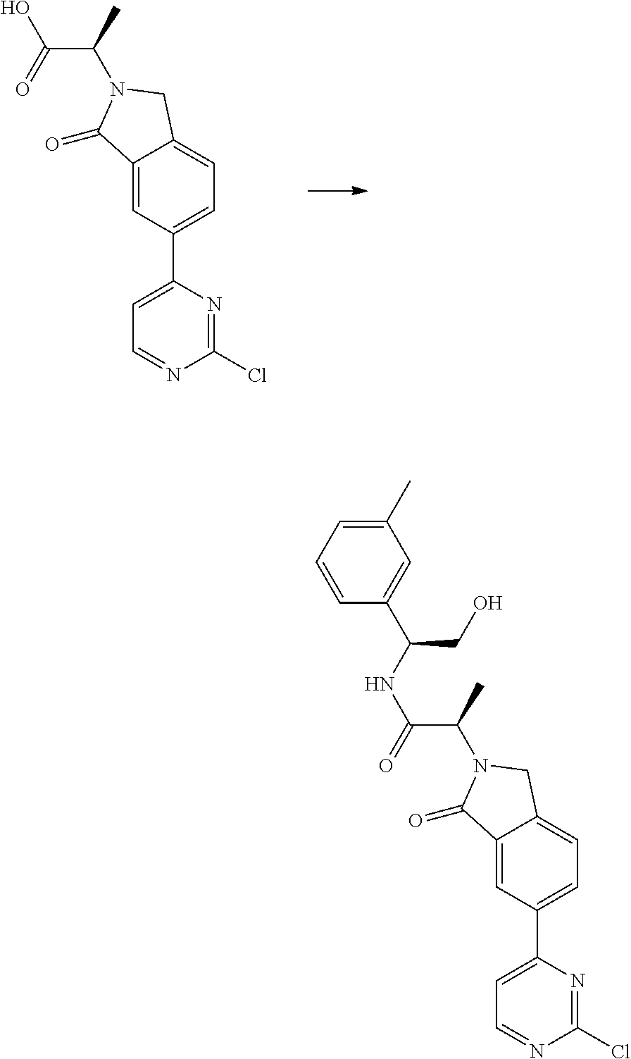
C12=CC(C3=CC=NC(Cl)=N3)=CC=C1CN(C(C)C(=O)O)C2=O.C12=CC(C3=CC=NC(Cl)=N3)=CC=C1CN(C(C)C(=O)NC(C1=CC(C)=CC=C1)CO)C2=O
